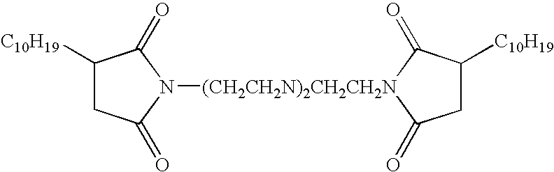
C1([C10H19])CC(=O)N([(CH2CH2N)2CH2CH2N]2C(=O)CC([C10H19])C2=O)C1=O
